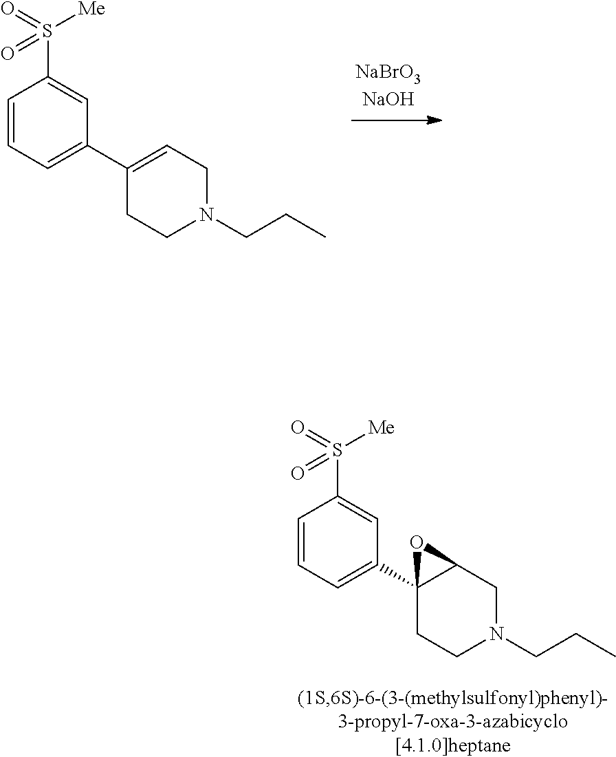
C1=CC=C(C2=CCN(CCC)CC2)C=C1S(=O)([Me])=O.C1=CC=C(C23C(CN(CCC)CC2)O3)C=C1S(=O)([Me])=O
